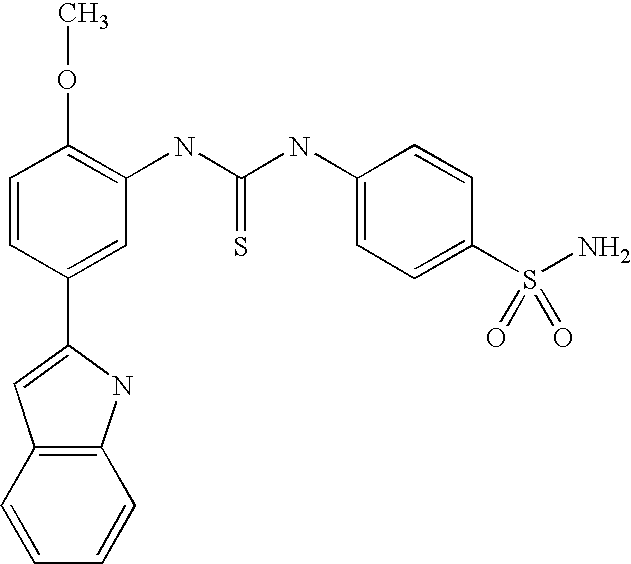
C1=CC(C2=CC3=C(N2)C=CC=C3)=CC(NC(NC2=CC=C(S(N)(=O)=O)C=C2)=S)=C1OC
